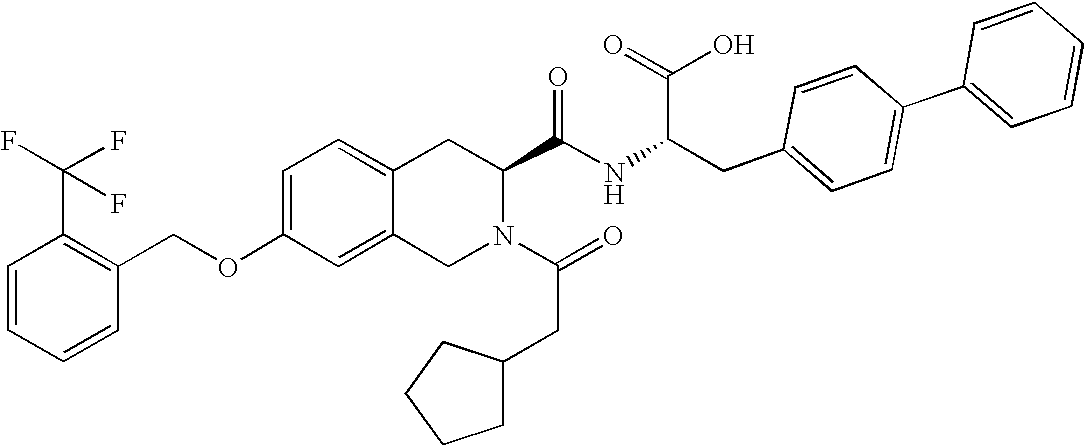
C12=CC=C(OCC3=C(C(F)(F)F)C=CC=C3)C=C1CN(C(=O)CC1CCCC1)C(C(NC(CC1=CC=C(C3=CC=CC=C3)C=C1)C(=O)O)=O)C2
